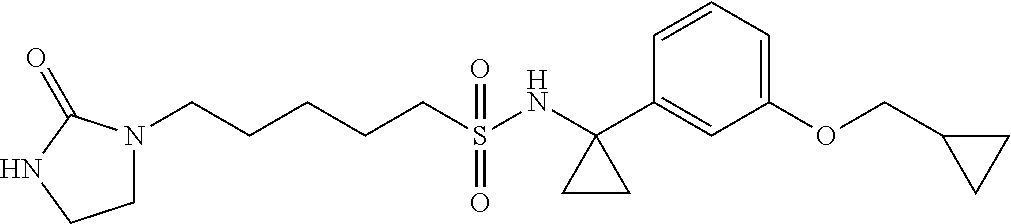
N1(CCCCCS(NC2(C3=CC(OCC4CC4)=CC=C3)CC2)(=O)=O)CCNC1=O
